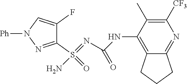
C1(S(N)(=NC(NC2=C3C(=NC([CF3])=C2C)CCC3)=O)=O)=NN([Ph])C=C1F
